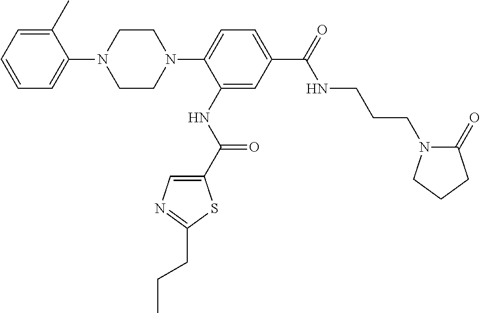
C1CN(C2=CC=C(C(=O)NCCCN3C(=O)CCC3)C=C2NC(C2=CN=C(CCC)S2)=O)CCN1C1=CC=CC=C1C
